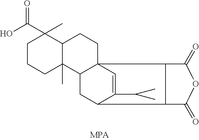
C1CCC2(C)C(C1(C)C(O)=O)CCC13C2CC(C(C(C)C)=C1)C1C3C(=O)OC1=O
